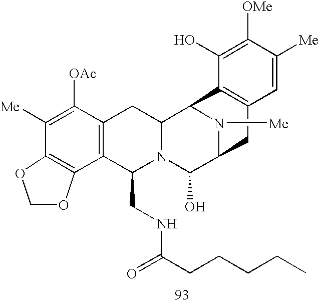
C1([Me])=C([OAc])C2=C(C(CNC(CCCCC)=O)N3C(C2)C2N([Me])C(C3O)CC3=C2C(O)=C([OMe])C([Me])=C3)C2=C1OCO2
